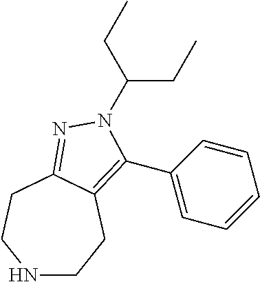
C(CC)(N1C(C2=CC=CC=C2)=C2CCNCCC2=N1)CC
